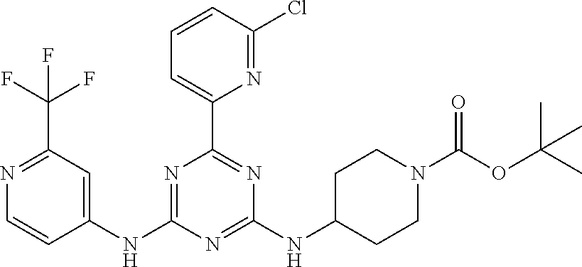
N1=C(C(F)(F)F)C=C(NC2=NC(C3=CC=CC(Cl)=N3)=NC(NC3CCN(C(=O)OC(C)(C)C)CC3)=N2)C=C1
